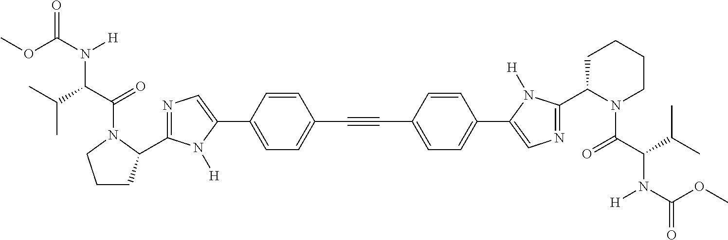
COC(N([H])C(C(=O)N1C(C2=NC=C(C3=CC=C(C#CC4=CC=C(C5=CN=C(C6N(C(C(C(C)C)N(C(OC)=O)[H])=O)CCCC6)N5[H])C=C4)C=C3)N2[H])CCC1)C(C)C)=O
